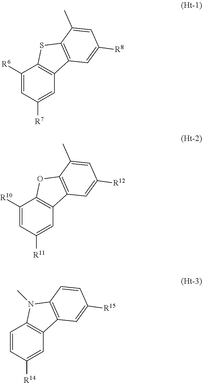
C1([R6])=CC([R7])=CC2=C1SC1=C2C=C([R8])C=C1C.C1([R10])=CC([R11])=CC2=C1OC1=C2C=C([R12])C=C1C.C1=CC([R14])=CC2=C1N(C)C1=C2C=C([R15])C=C1
